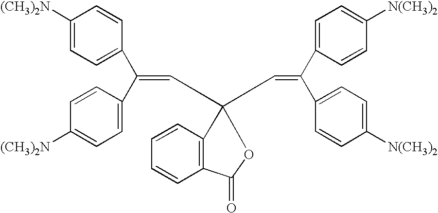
C12=C(C=CC=C1)C(C=C(C1=CC=C([(CH3)2N])C=C1)C1=CC=C([(CH3)2N])C=C1)(C=C(C1=CC=C([N(CH3)2])C=C1)C1=CC=C([N(CH3)2])C=C1)OC2=O
